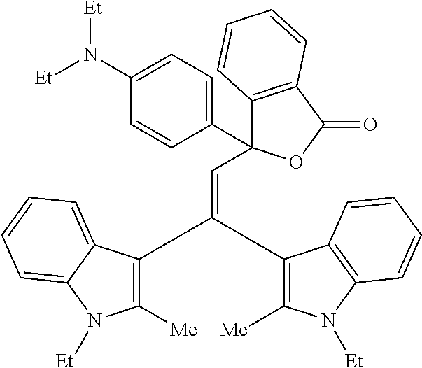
C1([Me])=C(C(C2=C([Me])N([Et])C3=C2C=CC=C3)=CC2(C3=CC=C(N([Et])[Et])C=C3)C3=C(C(=O)O2)C=CC=C3)C2=CC=CC=C2N1[Et]
